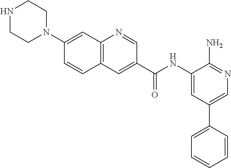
C12=C(C=C(C(NC3=CC(C4=CC=CC=C4)=CN=C3N)=O)C=N1)C=CC(N1CCNCC1)=C2
